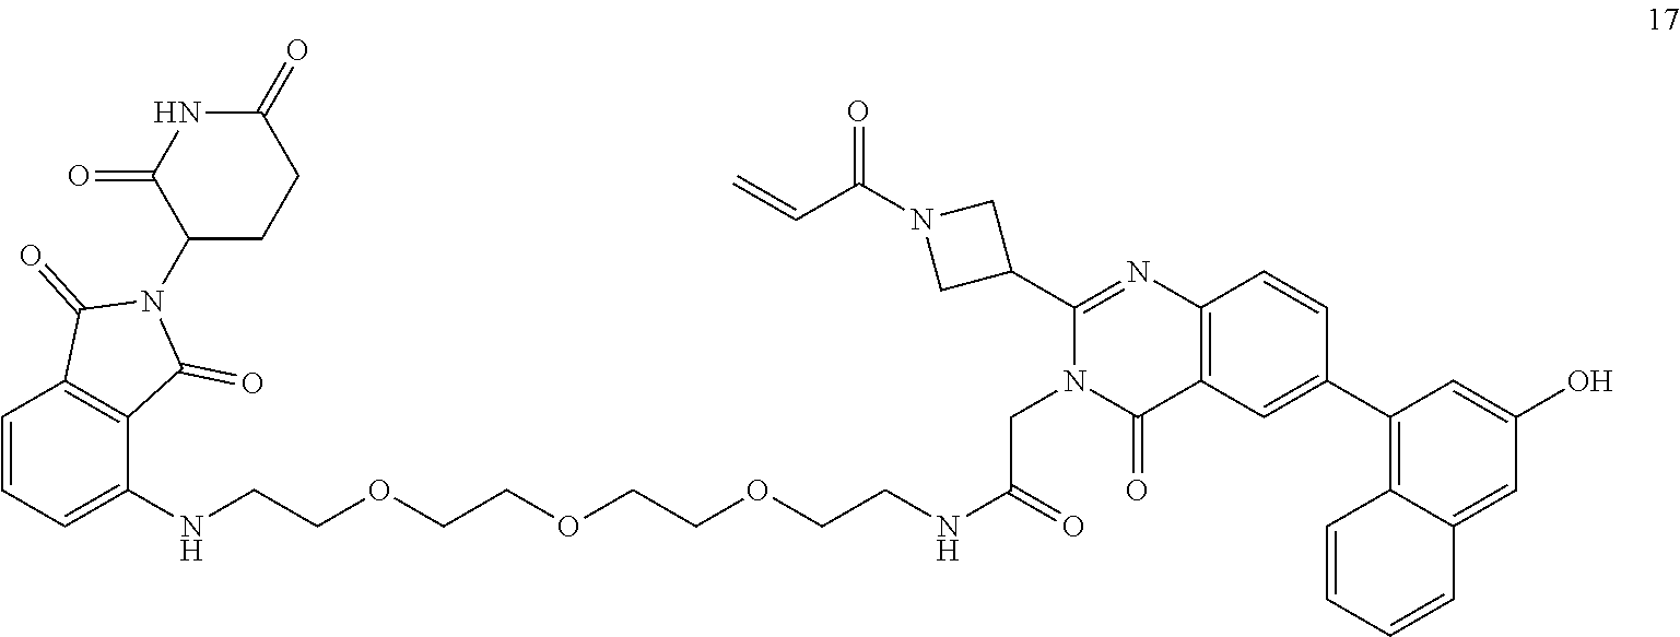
C=CC(=O)N1CC(C2=NC3=C(C=C(C4=C5C=CC=CC5=CC(O)=C4)C=C3)C(=O)N2CC(NCCOCCOCCOCCNC2=CC=CC3=C2C(=O)N(C2C(=O)NC(=O)CC2)C3=O)=O)C1
